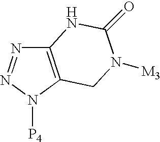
C12=C(N([P4])N=N1)CN([M3])C(=O)N2
